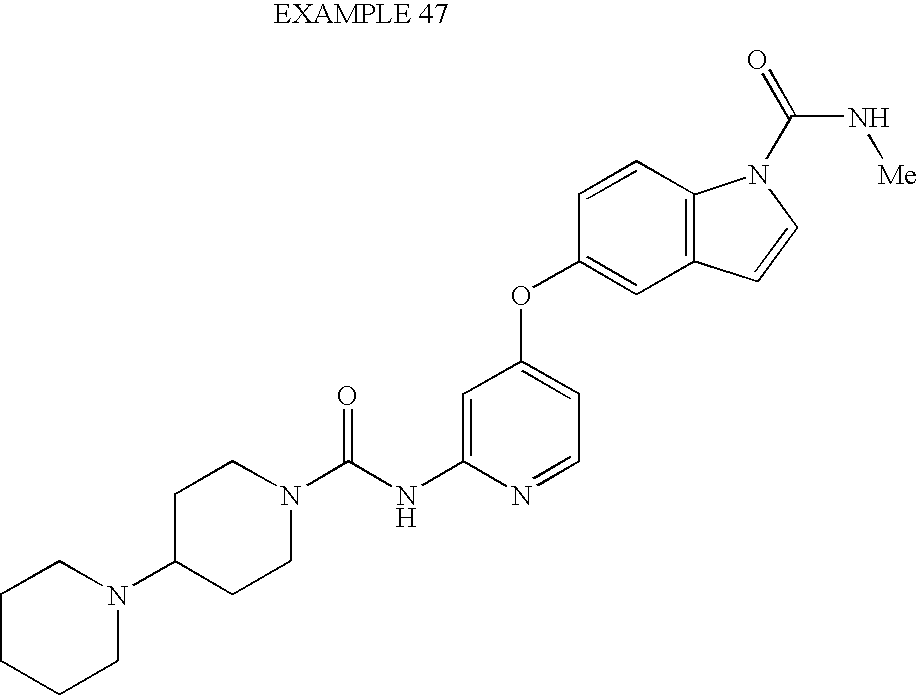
C1=C(NC(N2CCC(N3CCCCC3)CC2)=O)N=CC=C1OC1=CC2=C(C=C1)N(C(=O)N[Me])C=C2
